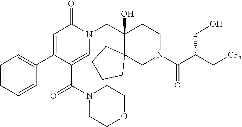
N1(C(C2=CN(CC3(O)C4(CN(C(=O)C(C[CF3])CO)CC3)CCCC4)C(=O)C=C2C2=CC=CC=C2)=O)CCOCC1
